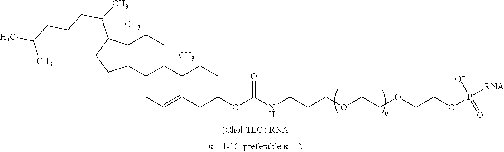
P(OCCOCCOCCCNC(OC1CCC2(C)C(=CCC3C2CCC2(C)C3CCC2C(CCCC(C)C)C)C1)=O)([RNA])(=O)[O-]
